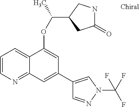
C1=CN=C2C(=C1)C(OC(C)C1CC(=O)NC1)=CC(C1=CN(C(F)(F)F)N=C1)=C2
